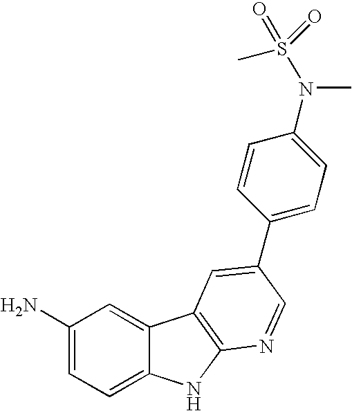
C1(N)=CC=C2C(=C1)C1=C(N2)N=CC(C2=CC=C(N(C)S(=O)(=O)C)C=C2)=C1
